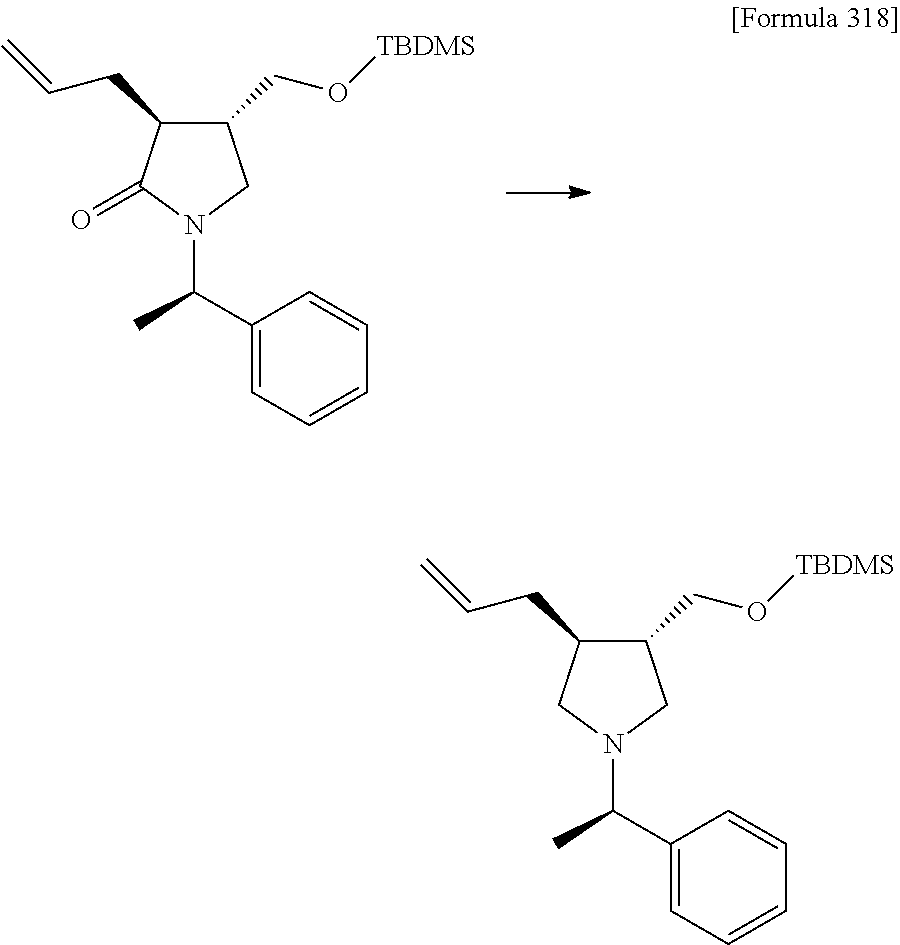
C1(CO[TBDMS])C(CC=C)C(=O)N(C(C)C2=CC=CC=C2)C1.C1(CO[TBDMS])C(CC=C)CN(C(C)C2=CC=CC=C2)C1
